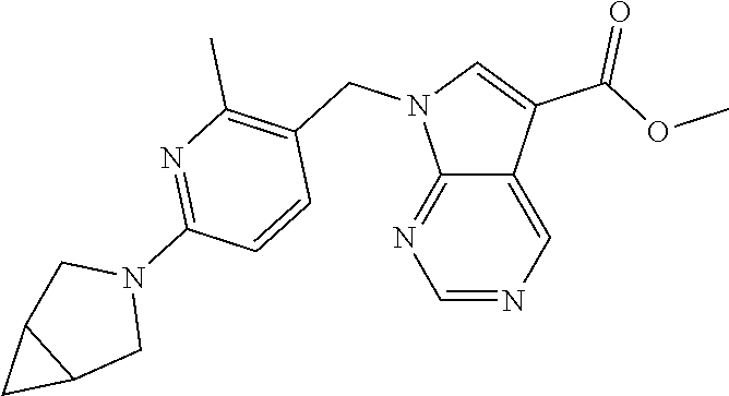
C12=NC=NC=C1C(C(=O)OC)=CN2CC1=C(C)N=C(N2CC3C(C2)C3)C=C1
